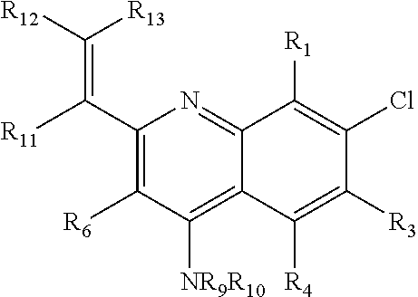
C1(C([R11])=C([R12])[R13])=C([R6])C([NR9R10])=C2C(=N1)C([R1])=C(Cl)C([R3])=C2[R4]
